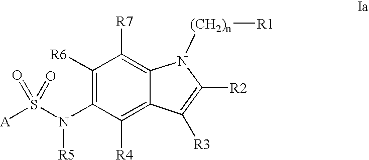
[A]S(N([R5])C1=C([R6])C([R7])=C2C(=C1[R4])C([R3])=C([R2])N2[(CH2)n][R1])(=O)=O
